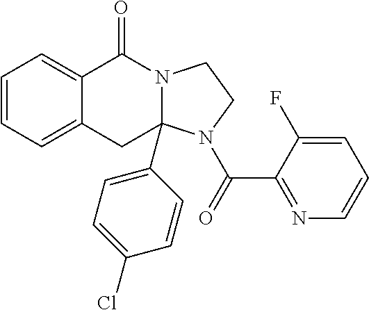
C1=CC=C2C(=C1)C(=O)N1C(C3=CC=C(Cl)C=C3)(C2)N(C(=O)C2=NC=CC=C2F)CC1
